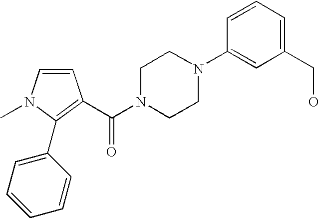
C1=CN(C)C(C2=CC=CC=C2)=C1C(N1CCN(C2=CC(CO)=CC=C2)CC1)=O
